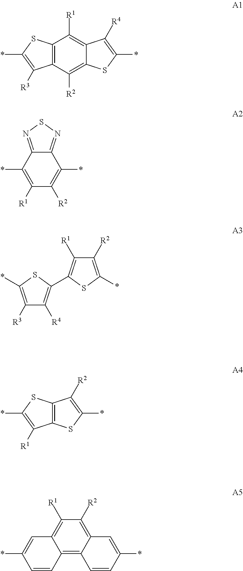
C12=C(C([R2])=C3C(=C1[R1])C([R4])=C(*)S3)C([R3])=C(*)S2.C1([R1])=C(*)C2=NSN=C2C(*)=C1[R2].C1([R3])=C(*)SC(C2=C([R1])C([R2])=C(*)S2)=C1[R4].C12=C(SC(*)=C1[R1])C([R2])=C(*)S2.C12=C3C(=C([R2])C([R1])=C1C=C(*)C=C2)C=C(*)C=C3
